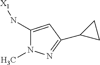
C1(N[X1])=CC(C2CC2)=NN1C
